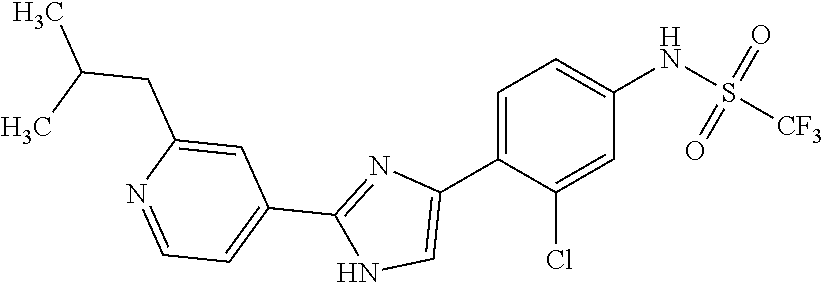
C1=C(Cl)C(C2=CNC(C3=CC=NC(CC(C)C)=C3)=N2)=CC=C1NS(=O)(=O)[CF3]
